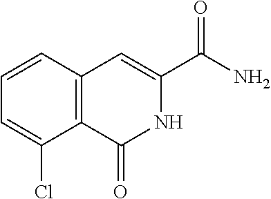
C1=CC2=C(C(Cl)=C1)C(=O)NC(C(N)=O)=C2
